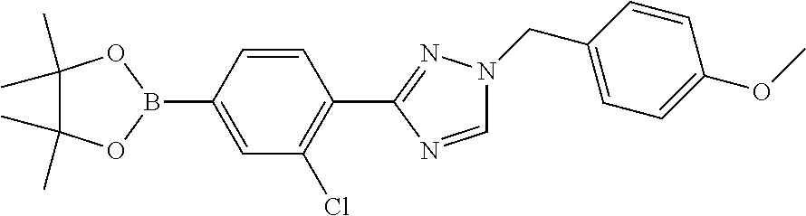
C1=NC(C2=C(Cl)C=C(B3OC(C)(C)C(C)(C)O3)C=C2)=NN1CC1=CC=C(OC)C=C1
